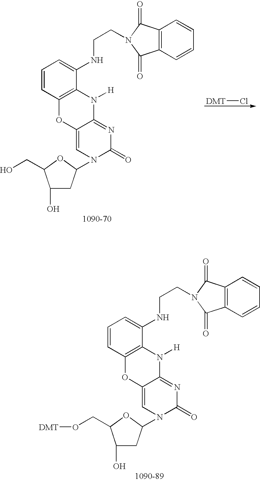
C1(O)CC(N2C(=O)N=C3C(=C2)OC2=C(N3[H])C(NCCN3C(=O)C4=C(C=CC=C4)C3=O)=CC=C2)OC1CO.[DMT]Cl.C1(O)CC(N2C(=O)N=C3C(=C2)OC2=C(N3[H])C(NCCN3C(=O)C4=C(C=CC=C4)C3=O)=CC=C2)OC1CO[DMT]
